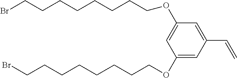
C1(OCCCCCCCCBr)=CC(C=C)=CC(OCCCCCCCCBr)=C1
